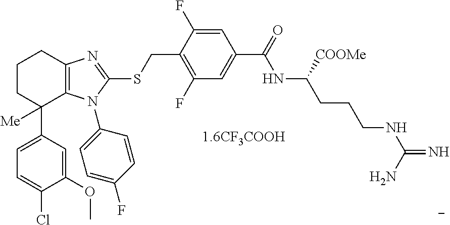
C1=C(C2([Me])C3=C(CCC2)N=C(SCC2=C(F)C=C(C(=O)NC(CCCNC(=N)N)[COOMe])C=C2F)N3C2=CC=C(F)C=C2)C=C(OC)C(Cl)=C1
